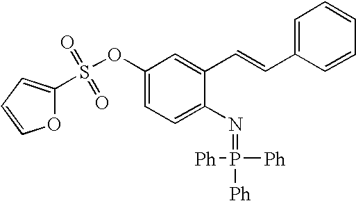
O1C(S(OC2=CC=C(N=P([Ph])([Ph])[Ph])C(C=CC3=CC=CC=C3)=C2)(=O)=O)=CC=C1
